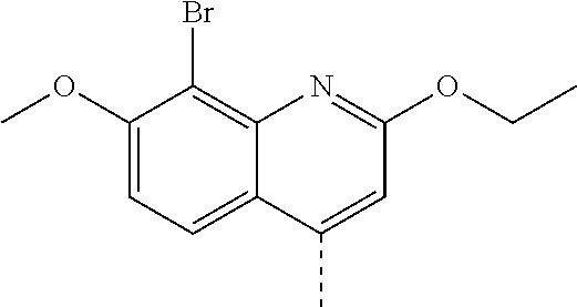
C1(OC)=CC=C2C(=C1Br)N=C(OCC)C=C2C
